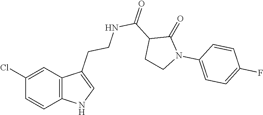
C12=C(C=C(Cl)C=C1)C(CCNC(C1CCN(C3=CC=C(F)C=C3)C1=O)=O)=CN2
